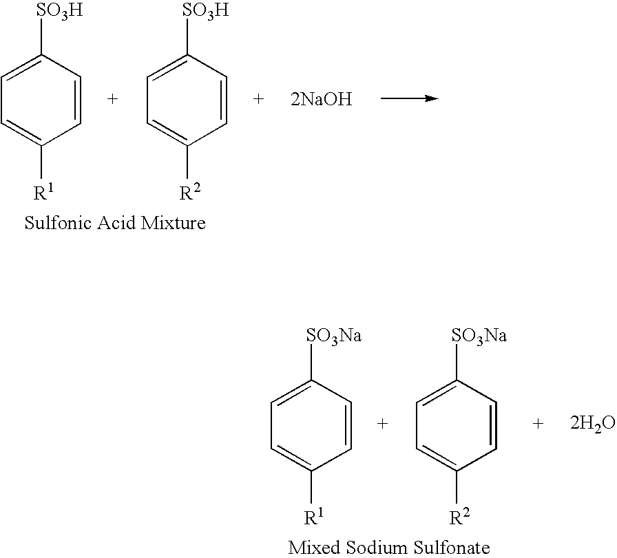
C1([SO3H])=CC=C([R1])C=C1.C1([SO3H])=CC=C([R2])C=C1.[2NaOH].C1([SO3Na])=CC=C([R1])C=C1.C1([SO3Na])=CC=C([R2])C=C1.[2H2O]
